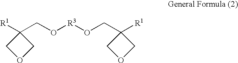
C1C(CO[R3]OCC2([R1])COC2)([R1])CO1
